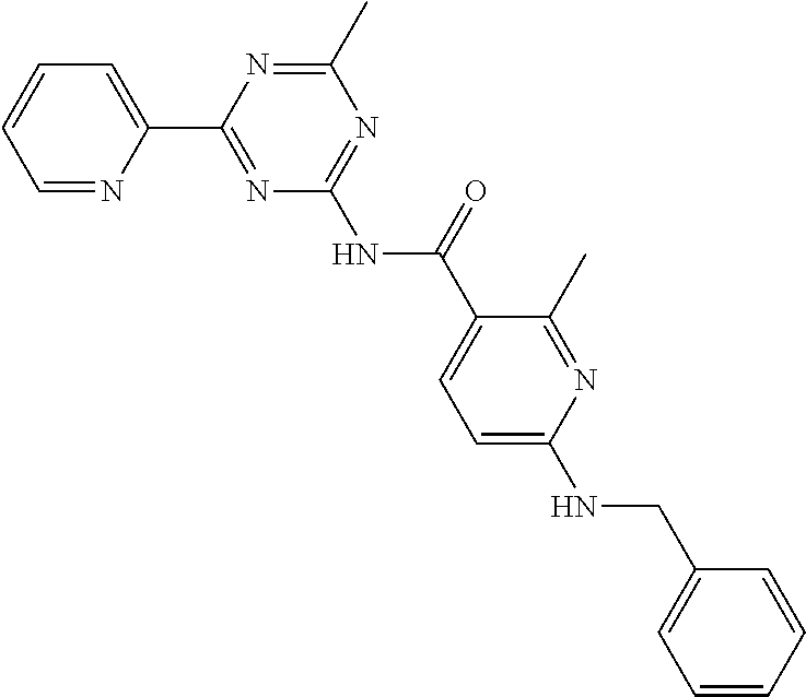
C1=NC(C2=NC(NC(C3=CC=C(NCC4=CC=CC=C4)N=C3C)=O)=NC(C)=N2)=CC=C1
